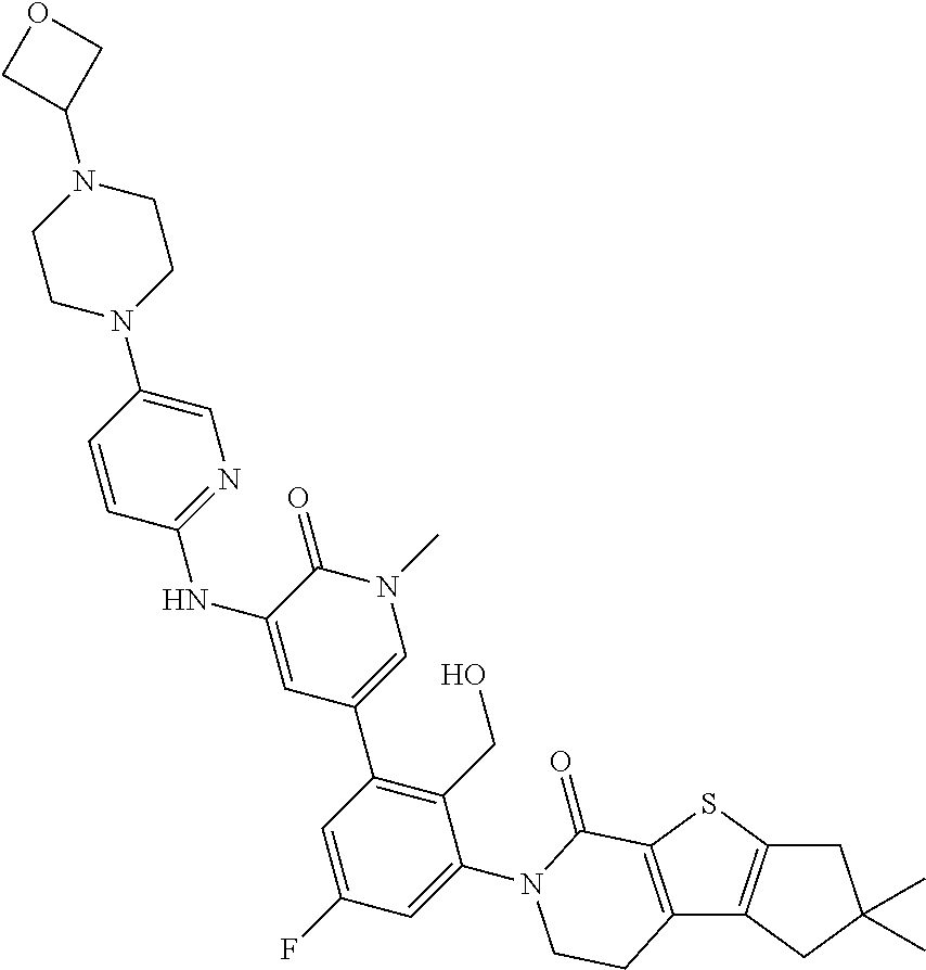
C1=CC(NC2=CC(C3=C(CO)C(N4C(=O)C5=C(C6=C(S5)CC(C)(C)C6)CC4)=CC(F)=C3)=CN(C)C2=O)=NC=C1N1CCN(C2COC2)CC1
